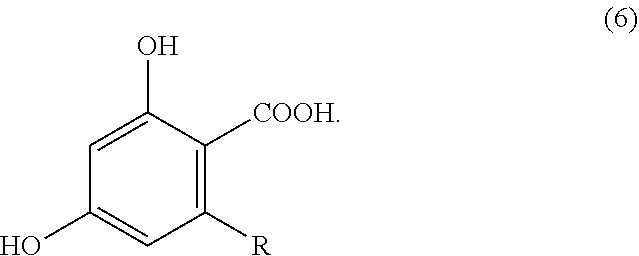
C1([R])=C([COOH])C(O)=CC(O)=C1
